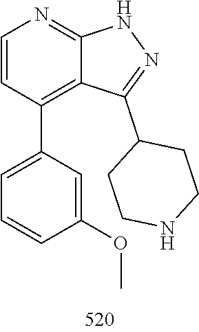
N1N=C(C2CCNCC2)C2=C(C3=CC=CC(OC)=C3)C=CN=C12
